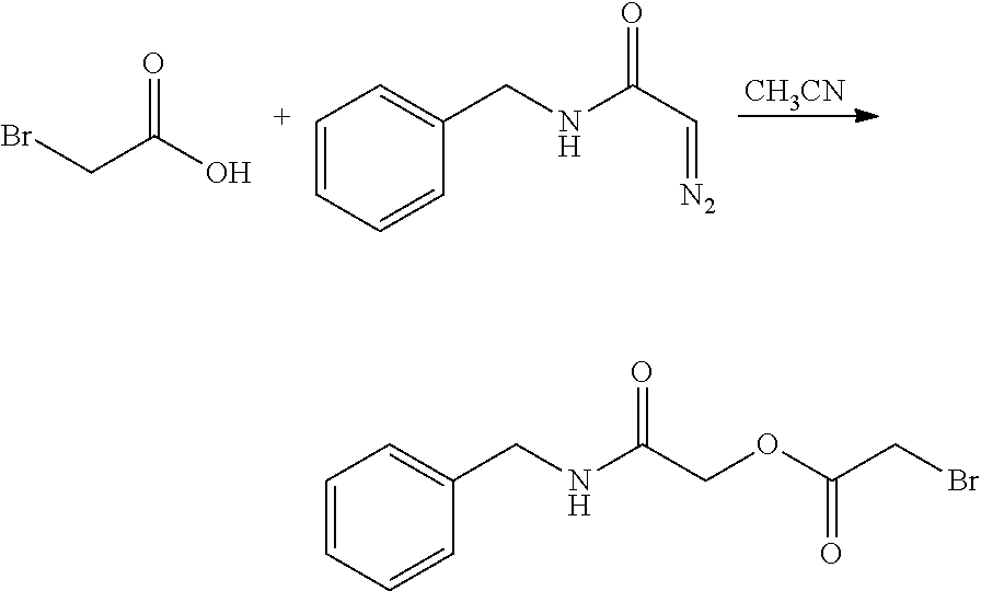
[CH3CN].BrCC(O)=O.[C+]1=CC=CC(CNC(C=[N2])=O)=C1.C1=CC=CC(CNC(COC(CBr)=O)=O)=C1
